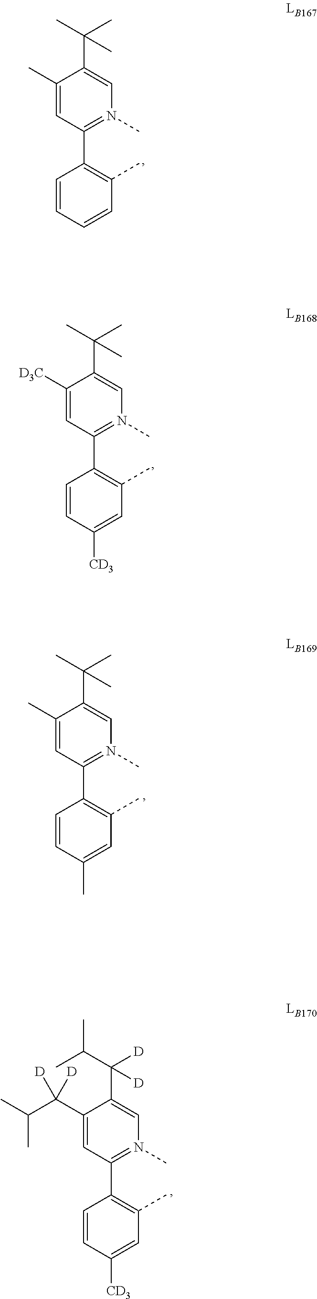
C1(C)=CC(C2=C(C)C=CC=C2)=N(C)C=C1C(C)(C)C.C1([D3C])=CC(C2=C(C)C=C([CD3])C=C2)=N(C)C=C1C(C)(C)C.C1(C)=CC(C2=C(C)C=C(C)C=C2)=N(C)C=C1C(C)(C)C.C1(C(C(C)C)([D])[D])=CC(C2=C(C)C=C([CD3])C=C2)=N(C)C=C1C(C(C)C)([D])[D]
